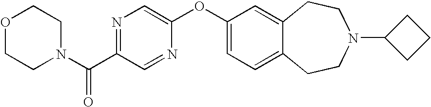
O1CCN(C(C2=NC=C(OC3=CC=C4C(=C3)CCN(C3CCC3)CC4)N=C2)=O)CC1
